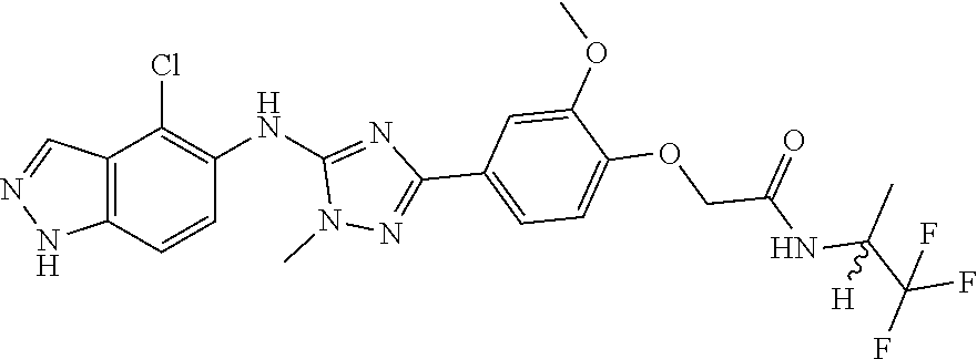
C12=C(C=CC(NC3=NC(C4=CC=C(OCC(NC(C(F)(F)F)(C)[H])=O)C(OC)=C4)=NN3C)=C1Cl)NN=C2
